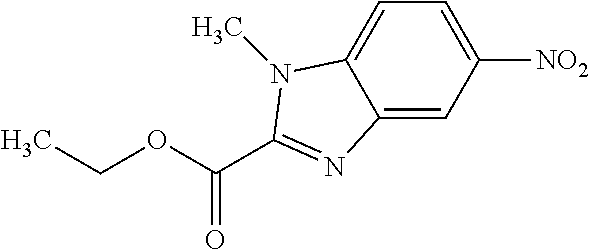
C12=CC([NO2])=CC=C1N(C)C(C(=O)OCC)=N2
